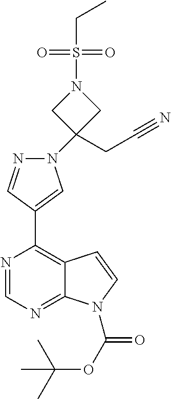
N1(C2(CC#N)CN(S(CC)(=O)=O)C2)N=CC(C2=C3C(=NC=N2)N(C(OC(C)(C)C)=O)C=C3)=C1
